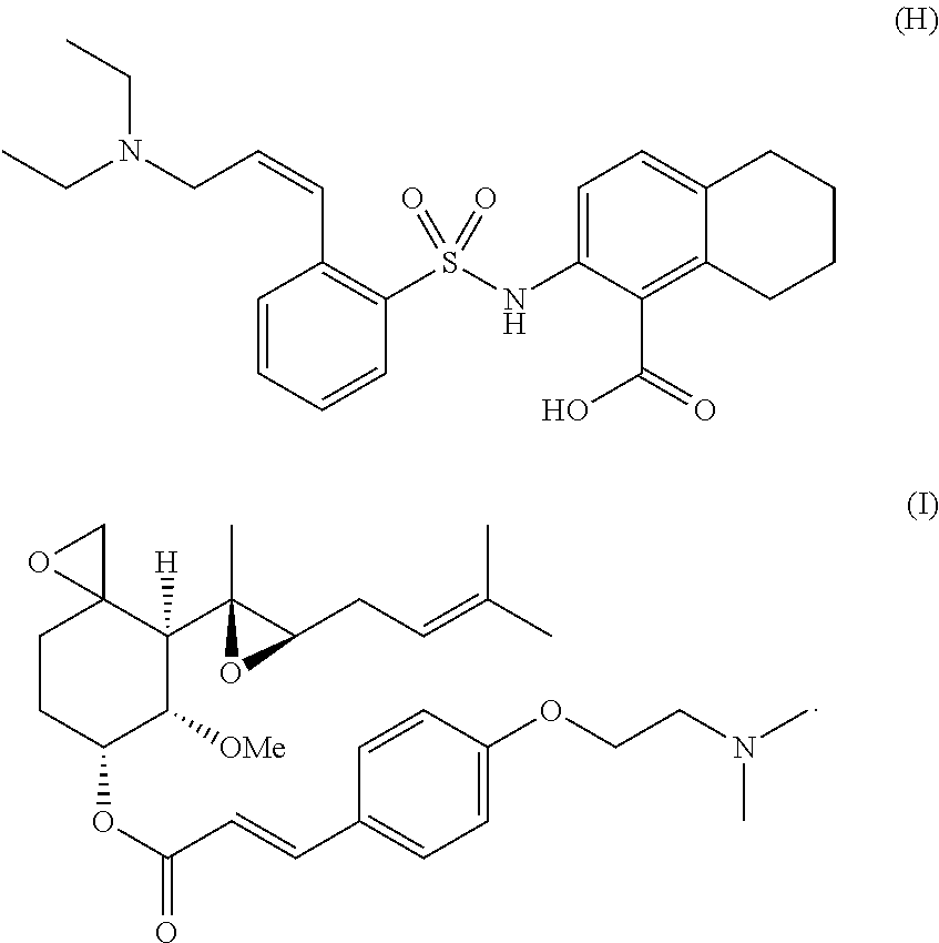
C1CC(OC(C=CC2=CC=C(OCCN(C)C)C=C2)=O)C([OMe])C(C2(C)C(CC=C(C)C)O2)([H])C12CO2.C12=CC=C(NS(C3=C(C=CCN(CC)CC)C=CC=C3)(=O)=O)C(C(=O)O)=C1CCCC2
